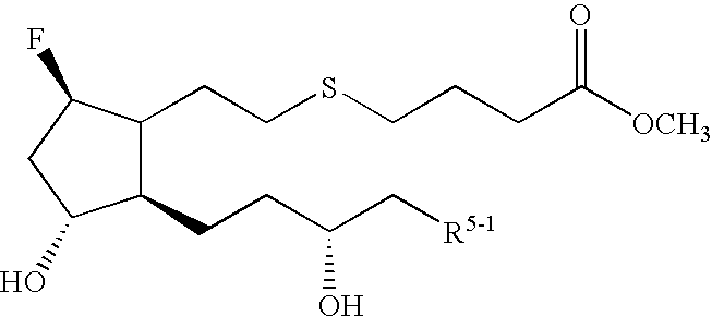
C1(CCC(C[R5-1])O)C(CCSCCCC([OCH3])=O)C(F)CC1O
